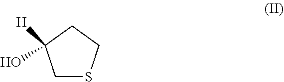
C1SCCC1([H])O
